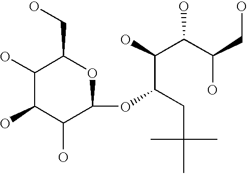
C1(OC(CC(C)(C)C)C(O)C(C(CO)O)O)OC(CO)C(O)C(O)C1O
